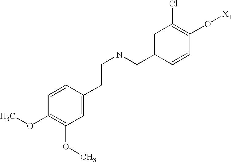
C(NCC1=CC(Cl)=C(O[X1])C=C1)CC1=CC(OC)=C(OC)C=C1
